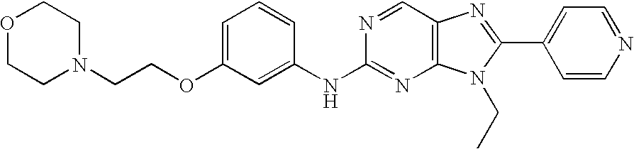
C1(NC2=NC3=C(C=N2)N=C(C2=CC=NC=C2)N3CC)=CC(OCCN2CCOCC2)=CC=C1
